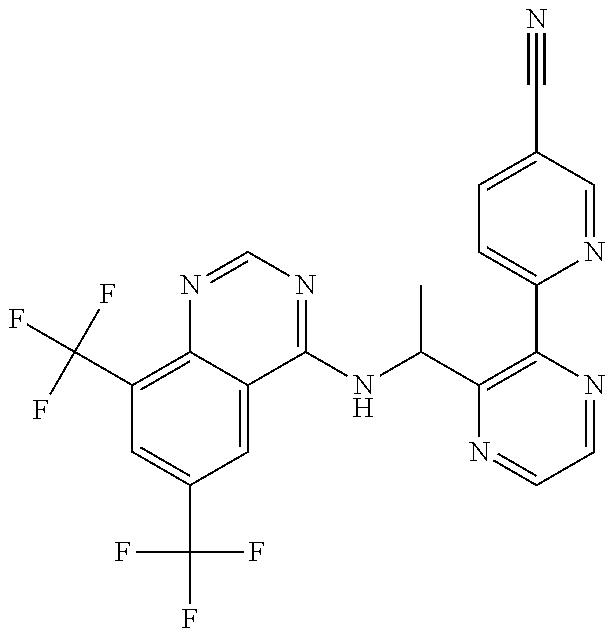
C1(C(F)(F)F)=C2C(=CC(C(F)(F)F)=C1)C(NC(C1=C(C3=CC=C(C#N)C=N3)N=CC=N1)C)=NC=N2
